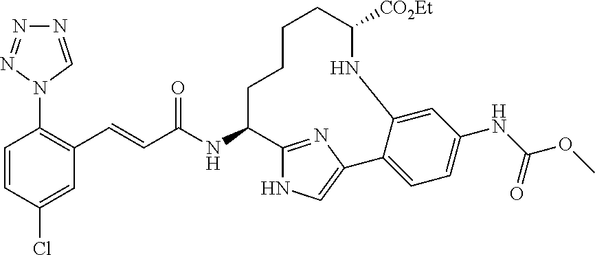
C1=CC(Cl)=CC(C=CC(NC2C3=NC(=CN3)C3=CC=C(NC(OC)=O)C=C3NC([CO2Et])CCCC2)=O)=C1N1C=NN=N1
